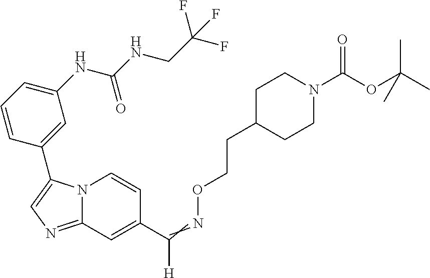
N12C(=NC=C1C1=CC(NC(NCC(F)(F)F)=O)=CC=C1)C=C(C(=NOCCC1CCN(C(OC(C)(C)C)=O)CC1)[H])C=C2
